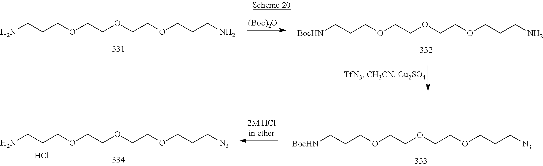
NCCCOCCOCCOCCCN.[(Boc)2O].[BocHN]CCCOCCOCCOCCCN.NCCCOCCOCCOCCC[N3].Cl.[BocHN]CCCOCCOCCOCCC[N3]
